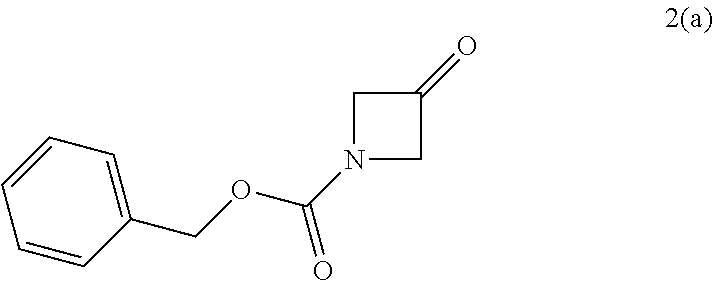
N1(C(OCC2=CC=CC=C2)=O)CC(=O)C1
